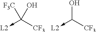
[L2]-C([CF3])O.[L2]-C([CF3])(O)[F3C]
